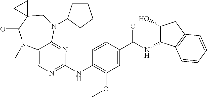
C1(NC2=NC=C3C(=N2)N(C2CCCC2)CC2(C(=O)N3C)CC2)=C(OC)C=C(C(NC2C(O)CC3=C2C=CC=C3)=O)C=C1
